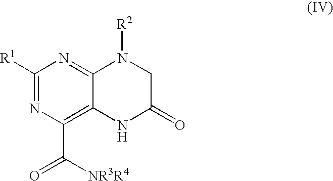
C1([R1])=NC(C([NR3R4])=O)=C2C(=N1)N([R2])CC(=O)N2
